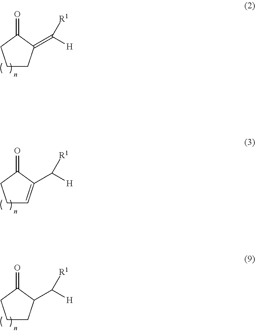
C1CC(=C([H])[R1])C(=O)C1.C1C=C(C([H])[R1])C(=O)C1.C1CC(C([H])[R1])C(=O)C1
